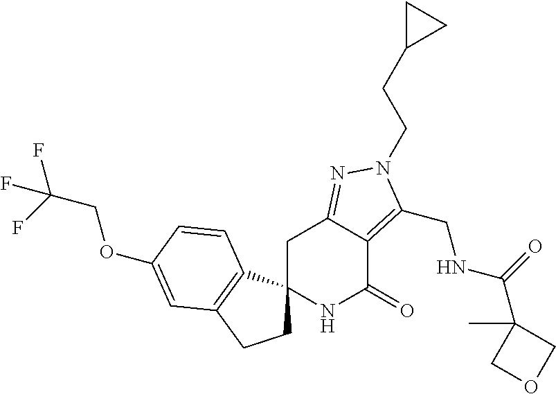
C1C2(C3=C(C1)C=C(OCC(F)(F)F)C=C3)NC(=O)C1=C(CNC(C3(C)COC3)=O)N(CCC3CC3)N=C1C2
